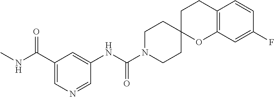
C12=C(C=C(F)C=C1)OC1(CC2)CCN(C(NC2=CC(C(NC)=O)=CN=C2)=O)CC1
